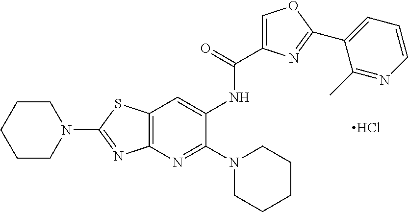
C1(NC(=O)C2=COC(C3=CC=CN=C3C)=N2)=CC2=C(N=C1N1CCCCC1)N=C(N1CCCCC1)S2.Cl
